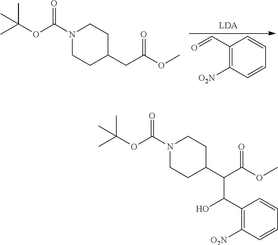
C1(C=O)=C([O2N])C=CC=C1.N1(C(=O)OC(C)(C)C)CCC(CC(=O)OC)CC1.N1(C(=O)OC(C)(C)C)CCC(C(C(=O)OC)C(C2=C([O2N])C=CC=C2)O)CC1
